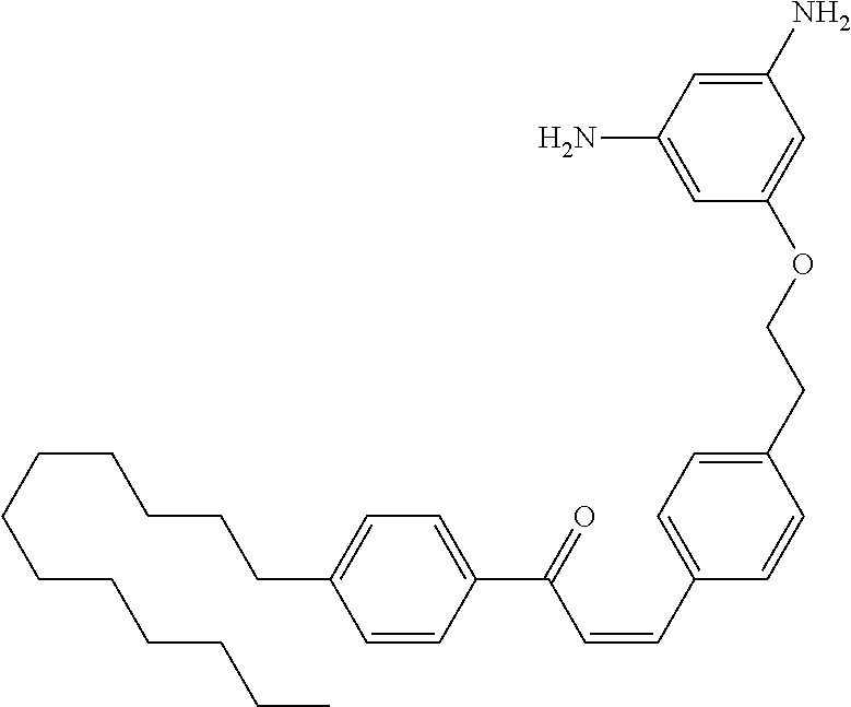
C1=CC(C(=O)C=CC2=CC=C(CCOC3=CC(N)=CC(N)=C3)C=C2)=CC=C1CCCCCCCCCCCC
